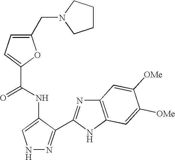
N1N=C(C2=NC3=C(N2)C=C([OMe])C([OMe])=C3)C(NC(C2=CC=C(CN3CCCC3)O2)=O)=C1
